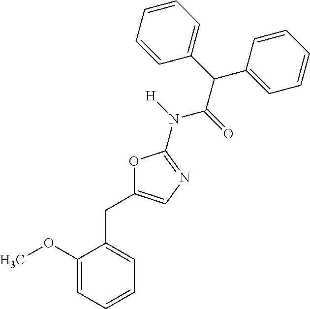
C1(OC)=CC=CC=C1CC1=CN=C(N(C(C(C2=CC=CC=C2)C2=CC=CC=C2)=O)[H])O1
